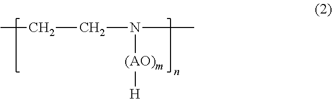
N(C)([(AO)m][H])CCC
